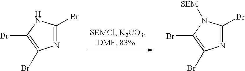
N1=C(Br)NC(Br)=C1Br.N1=C(Br)N([SEM])C(Br)=C1Br
